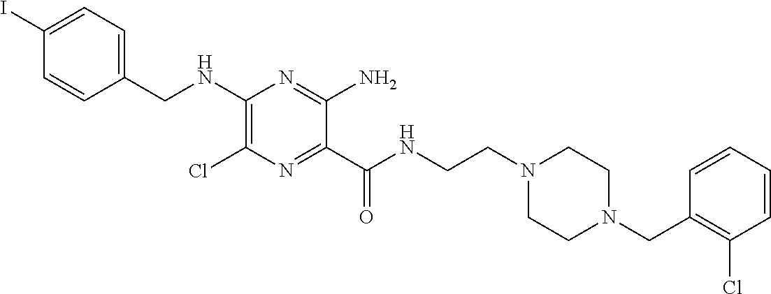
C1=C(I)C=CC(CNC2=C(Cl)N=C(C(NCCN3CCN(CC4=C(Cl)C=CC=C4)CC3)=O)C(N)=N2)=C1
